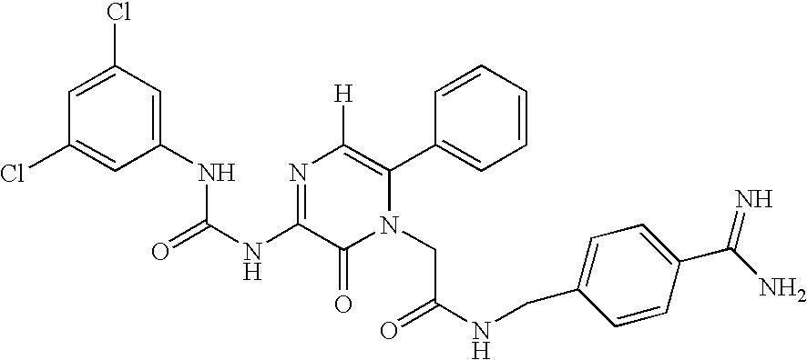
N(C(=O)NC1=NC([H])=C(C2=CC=CC=C2)N(CC(=O)NCC2=CC=C(C(N)=N)C=C2)C1=O)C1=CC(Cl)=CC(Cl)=C1
